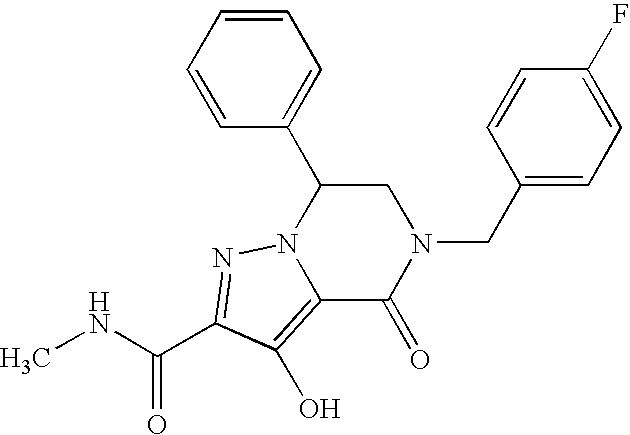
N(C)C(C1=NN2C(C3=CC=CC=C3)CN(CC3=CC=C(F)C=C3)C(=O)C2=C1O)=O
